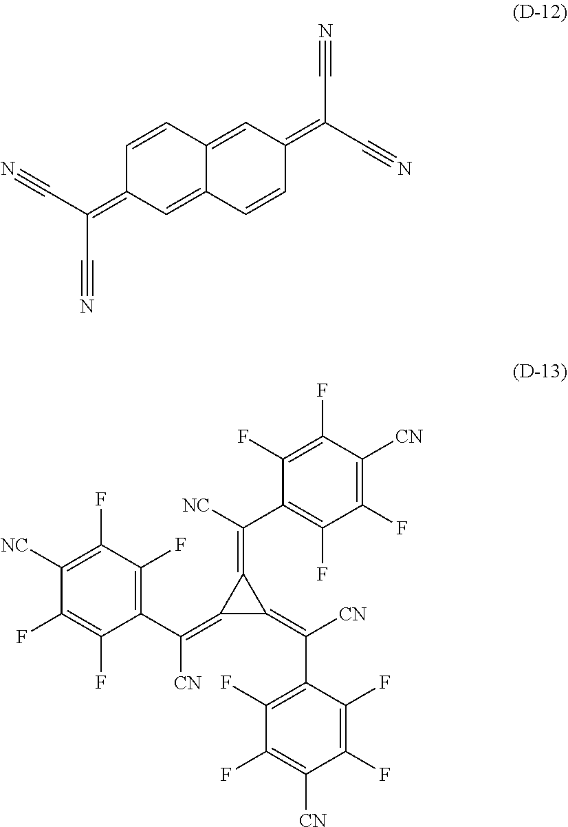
C(C#N)(=C1C=CC2=CC(=C(C#N)C#N)C=CC2=C1)C#N.C1(F)=C(F)C([NC])=C(F)C(F)=C1C(=C1C(=C(C2=C(F)C(F)=C([CN])C(F)=C2F)[CN])C1=C(C1=C(F)C(F)=C([CN])C(F)=C1F)[NC])[CN]
